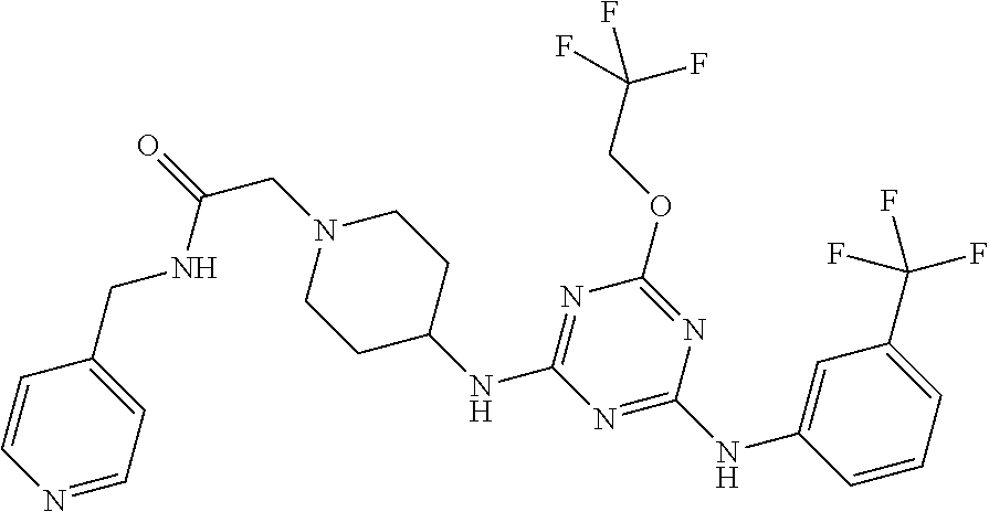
N1(CC(=O)NCC2=CC=NC=C2)CCC(NC2=NC(OCC(F)(F)F)=NC(NC3=CC(C(F)(F)F)=CC=C3)=N2)CC1
